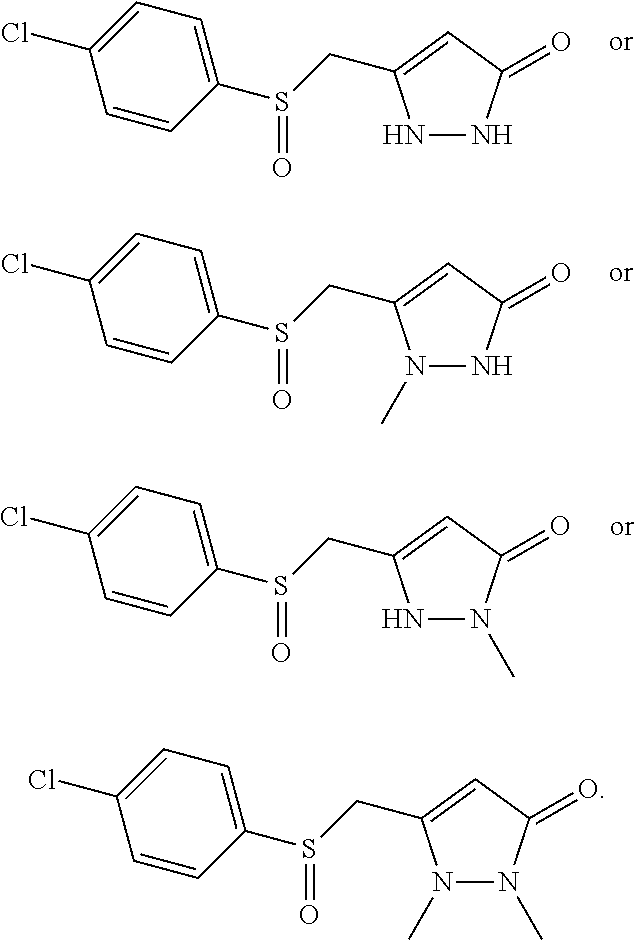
N1NC(=O)C=C1CS(C1=CC=C(Cl)C=C1)=O.N1(C)NC(=O)C=C1CS(C1=CC=C(Cl)C=C1)=O.N1N(C)C(=O)C=C1CS(C1=CC=C(Cl)C=C1)=O.N1(C)N(C)C(=O)C=C1CS(C1=CC=C(Cl)C=C1)=O
